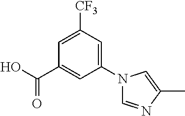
C1=C([CF3])C=C(N2C=NC(C)=C2)C=C1C(O)=O
